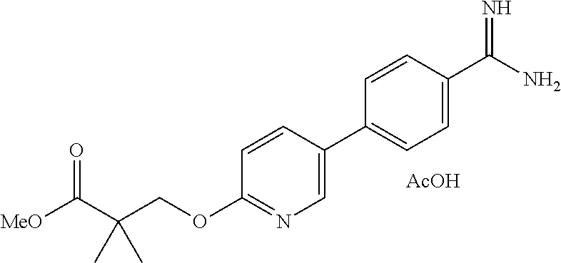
C1=C(C2=CC=C(C(N)=N)C=C2)C=CC(OCC(C([MeO])=O)(C)C)=N1.[AcOH]
